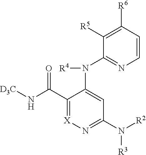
C1([R6])=C([R5])C(N(C2=CC(N([R2])[R3])=N[X]=C2C(N[D3C])=O)[R4])=NC=C1
